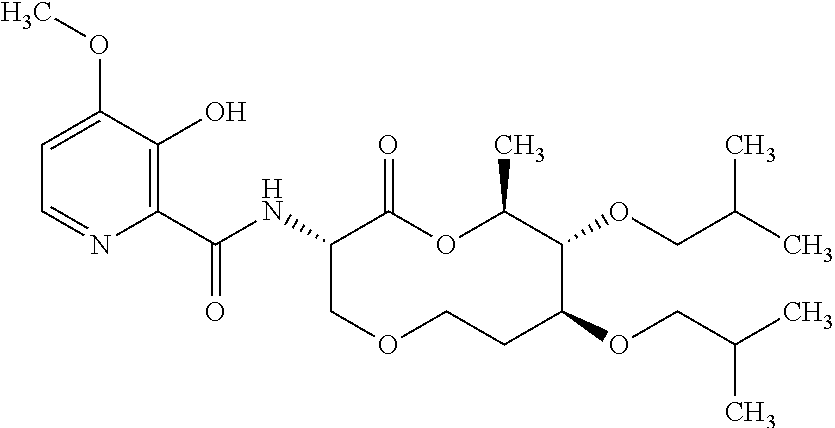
C1(C(NC2C(=O)OC(C)C(OCC(C)C)C(OCC(C)C)CCOC2)=O)=C(O)C(OC)=CC=N1
